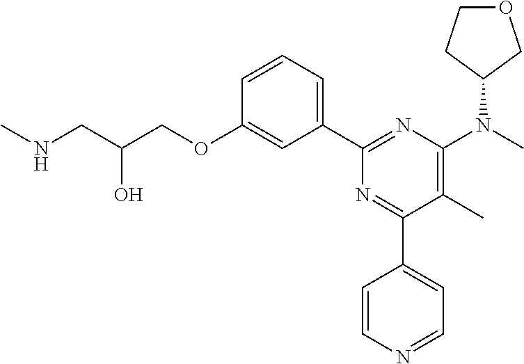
C1=CC=C(C2=NC(N(C)C3COCC3)=C(C)C(C3=CC=NC=C3)=N2)C=C1OCC(CNC)O
